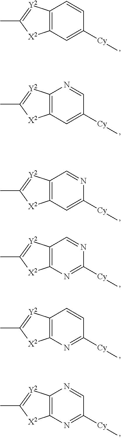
C12=C([X2]C(C)=[Y2]1)C=C([Cy]C)C=C2.C12=C([X2]C(C)=[Y2]1)C=C([Cy]C)C=N2.C12=C([X2]C(C)=[Y2]1)C=C([Cy]C)N=C2.C12=C([X2]C(C)=[Y2]1)N=C([Cy]C)N=C2.C12=C([X2]C(C)=[Y2]1)N=C([Cy]C)C=C2.C12=C([X2]C(C)=[Y2]1)N=C([Cy]C)C=N2
